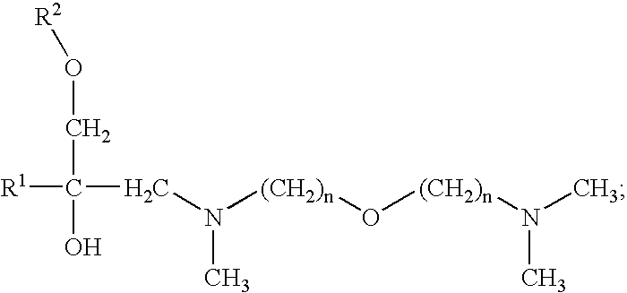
[R2]OCC(O)([R1])CN([(CH2)n]O[(CH2)n]N(C)C)C
